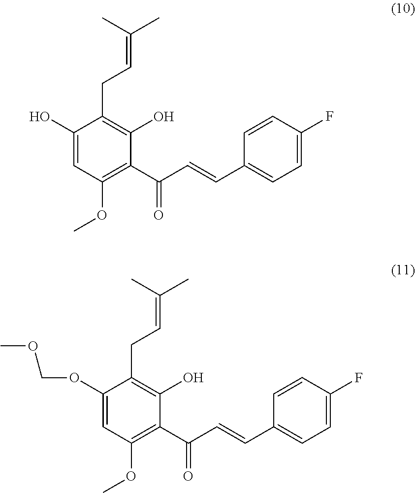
C1(O)=CC(OC)=C(C(C=CC2=CC=C(F)C=C2)=O)C(O)=C1CC=C(C)C.C1(OCOC)=CC(OC)=C(C(C=CC2=CC=C(F)C=C2)=O)C(O)=C1CC=C(C)C
